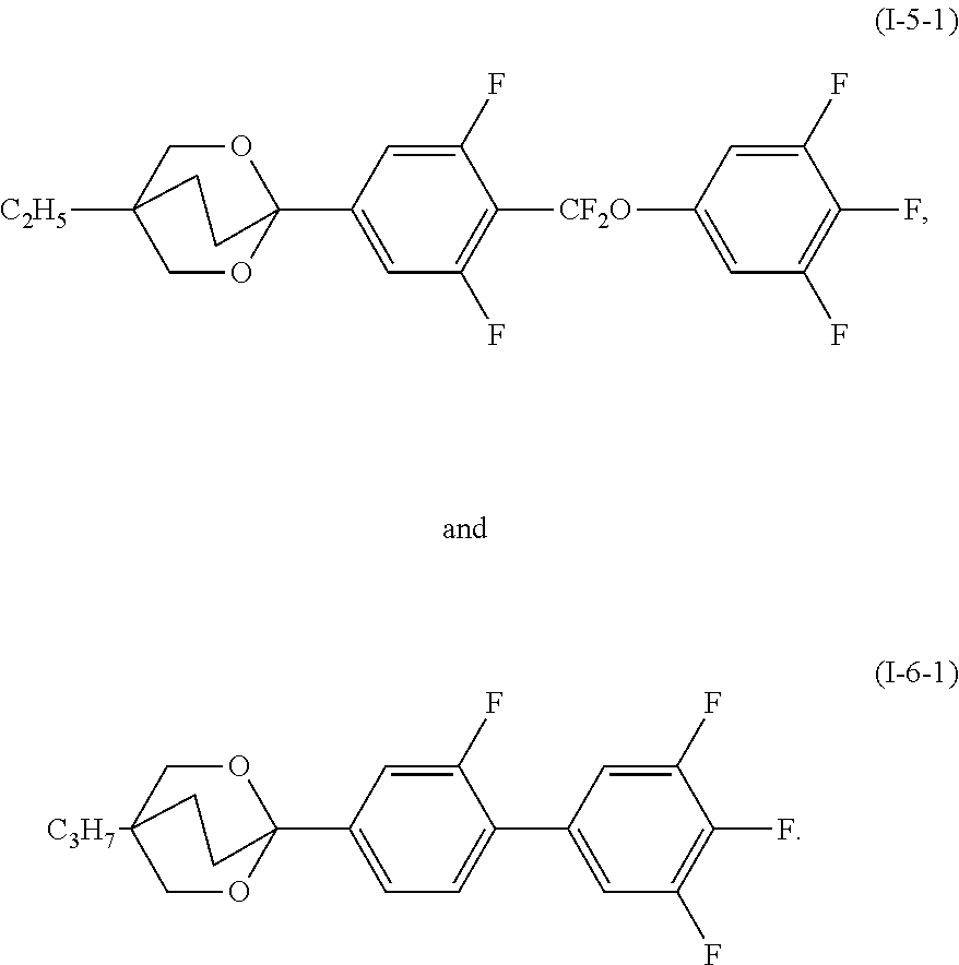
C1(C23OCC([C3H7])(CO2)CC3)=CC=C(C2=CC(F)=C(F)C(F)=C2)C(F)=C1.C1(C23OCC([C2H5])(CO2)CC3)=CC(F)=C([CF2O]C2=CC(F)=C(F)C(F)=C2)C(F)=C1
